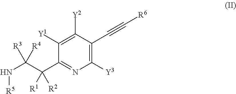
N(C(C(C1=NC([Y3])=C(C#C[R6])C([Y2])=C1[Y1])([R2])[R1])([R4])[R3])[R5]
